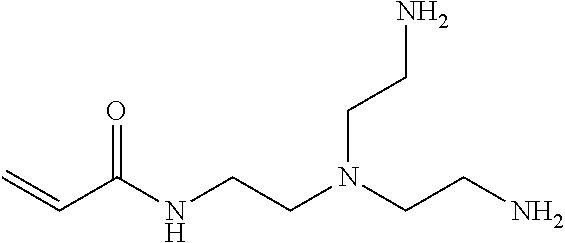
C=CC(NCCN(CCN)CCN)=O
